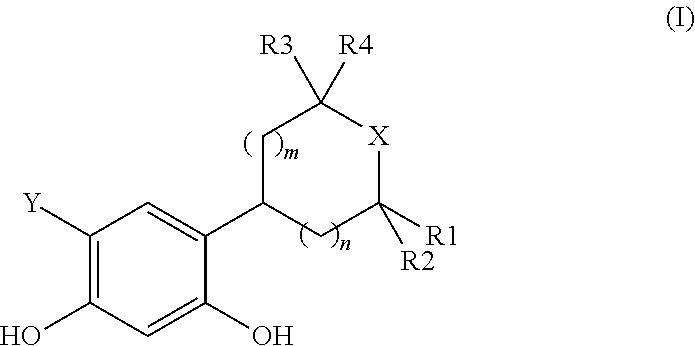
C1([Y])=C(O)C=C(O)C(C2CC([R3])([R4])[X]C([R2])([R1])C2)=C1
